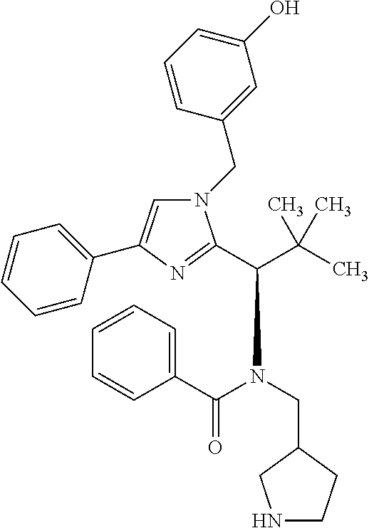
N1(CC2=CC(O)=CC=C2)C=C(C2=CC=CC=C2)N=C1C(C(C)(C)C)N(CC1CCNC1)C(C1=CC=CC=C1)=O
